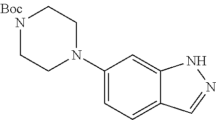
C1(N2CCNCC2)=CC=C2C(=C1)NN=C2
